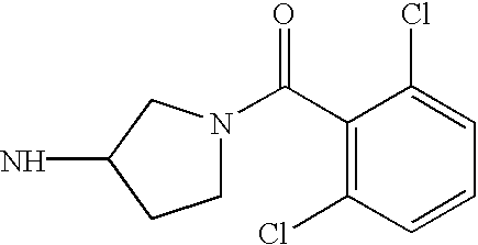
C1N(C(C2=C(Cl)C=CC=C2Cl)=O)CC(N)C1
